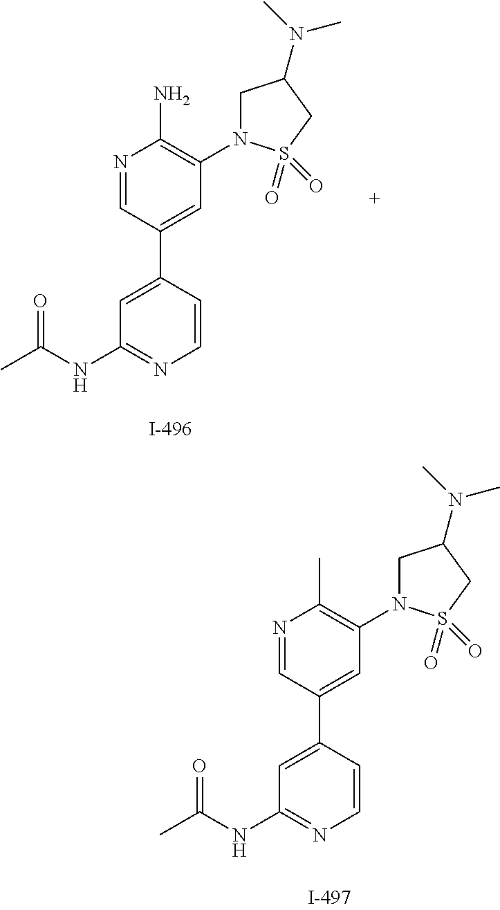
N1=CC(C2=CC(NC(C)=O)=NC=C2)=CC(N2CC(N(C)C)CS2(=O)=O)=C1N.N1=CC(C2=CC(NC(C)=O)=NC=C2)=CC(N2CC(N(C)C)CS2(=O)=O)=C1C
